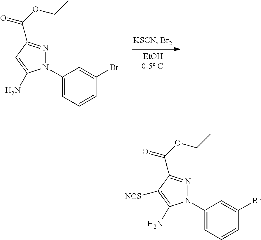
C1(N2N=C(C(OCC)=O)C=C2N)=CC=CC(Br)=C1.C1(N2N=C(C(OCC)=O)C([NCS])=C2N)=CC=CC(Br)=C1
